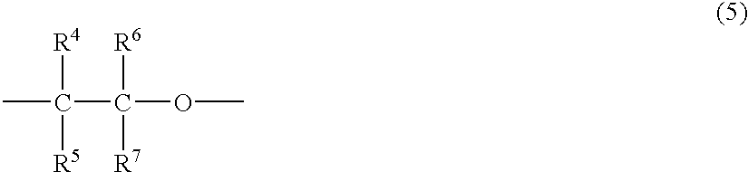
CC(C(OC)([R6])[R7])([R4])[R5]
